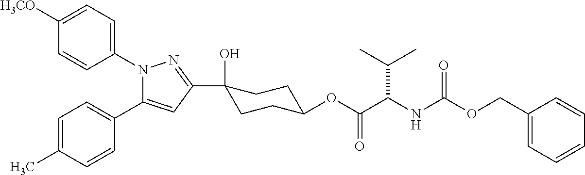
C1([H3CO])=CC=C(N2C(C3=CC=C(C)C=C3)=CC(C3(O)CCC(OC(C(NC(OCC4=CC=CC=C4)=O)C(C)C)=O)CC3)=N2)C=C1
